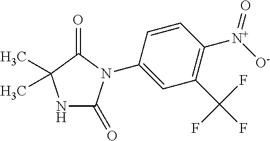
N1C(=O)N(C2=CC(C(F)(F)F)=C([N+](=O)[O-])C=C2)C(=O)C1(C)C
